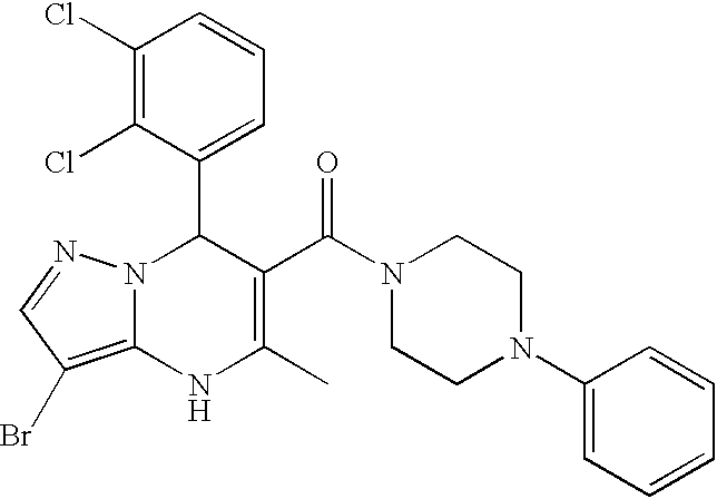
C1(Cl)=C(Cl)C(C2N3C(=C(Br)C=N3)NC(C)=C2C(N2CCN(C3=CC=CC=C3)CC2)=O)=CC=C1
